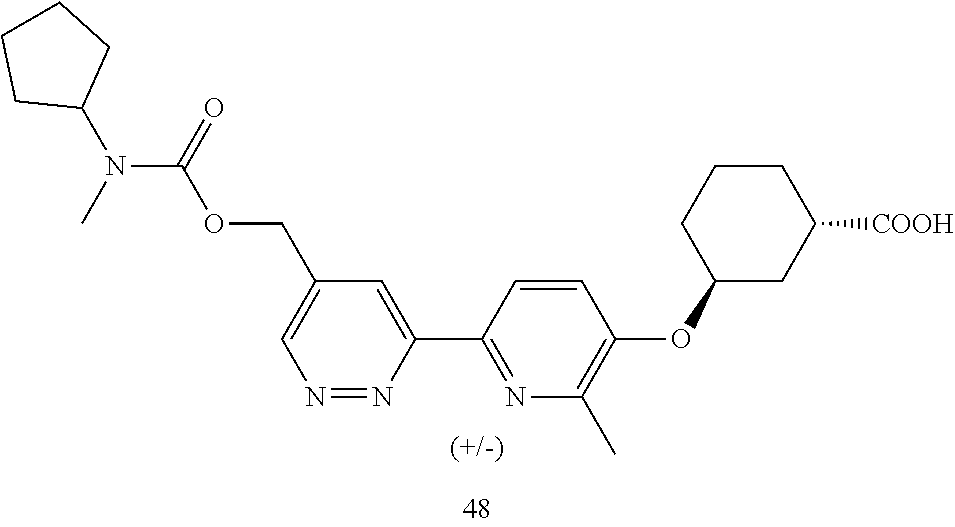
C1(N(C(=O)OCC2=CN=NC(C3=NC(C)=C(OC4CC([COOH])CCC4)C=C3)=C2)C)CCCC1
